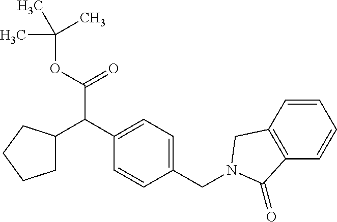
C1(CN2CC3=C(C=CC=C3)C2=O)=CC=C(C(C2CCCC2)C(OC(C)(C)C)=O)C=C1
